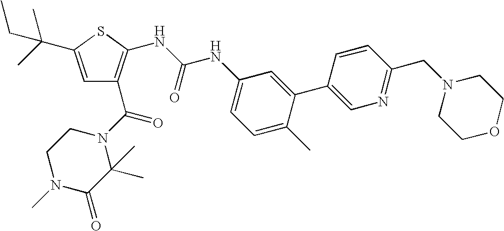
C1=C(C(C)(C)CC)SC(NC(NC2=CC=C(C)C(C3=CN=C(CN4CCOCC4)C=C3)=C2)=O)=C1C(=O)N1CCN(C)C(=O)C1(C)C
